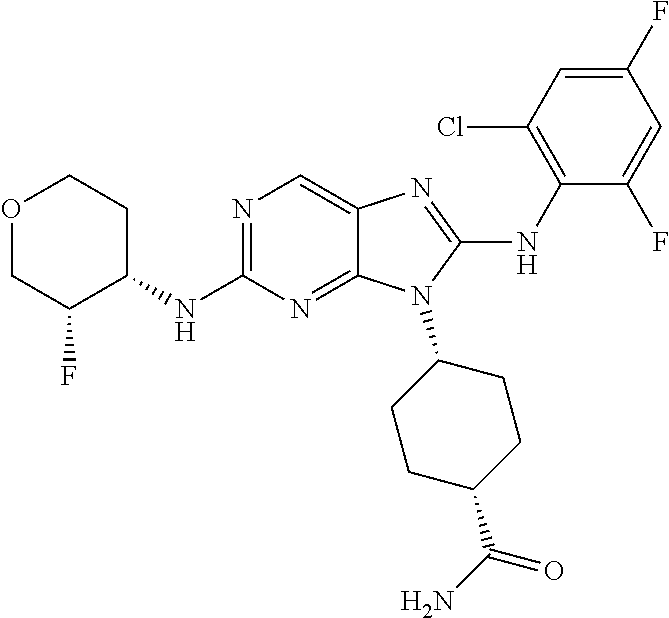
N1=C(NC2CCOCC2F)N=C2C(=C1)N=C(NC1=C(Cl)C=C(F)C=C1F)N2C1CCC(C(N)=O)CC1
